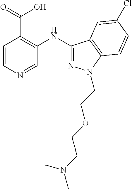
C(CN1N=C(NC2=C(C(=O)O)C=CN=C2)C2=C1C=CC(Cl)=C2)OCCN(C)C
